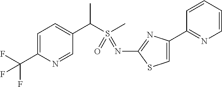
C1=C(C(F)(F)F)N=CC(C(S(C)(=O)=NC2=NC(C3=NC=CC=C3)=CS2)C)=C1
